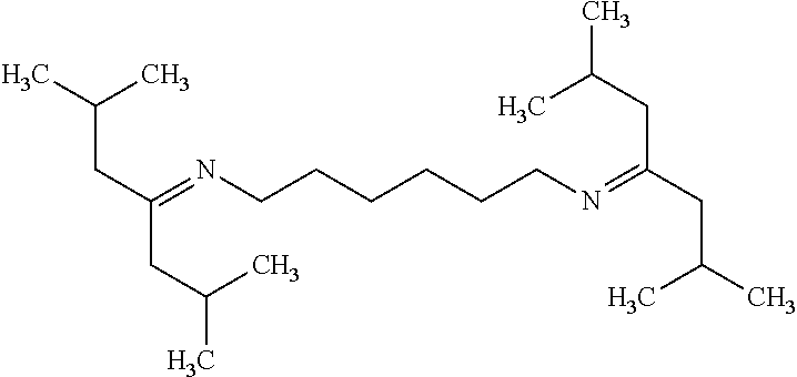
C(=NCCCCCCN=C(CC(C)C)CC(C)C)(CC(C)C)CC(C)C
